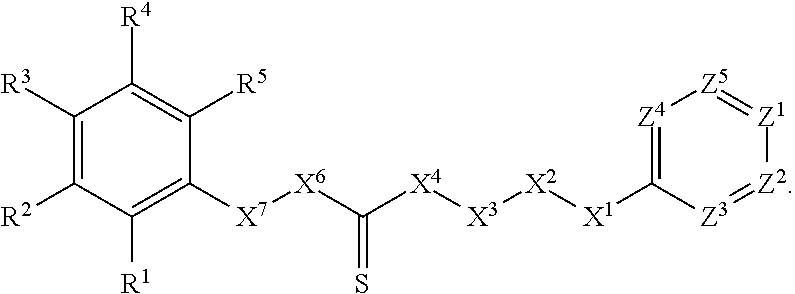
C1([R3])=C([R2])C([R1])=C([X7][X6]C([X4][X3][X2][X1]C2=[Z4][Z5]=[Z1][Z2]=[Z3]2)=S)C([R5])=C1[R4]
